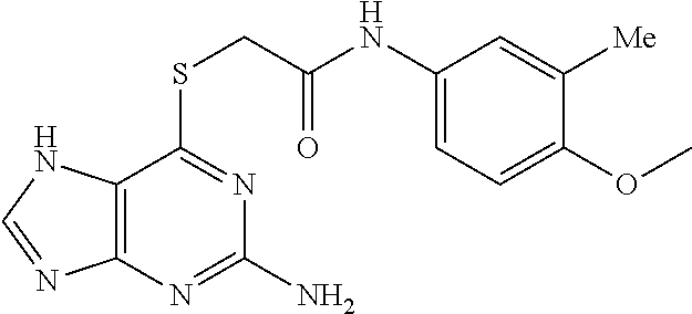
C12=C(N=C(N)N=C1SCC(NC1=CC=C(OC)C([Me])=C1)=O)N=CN2
